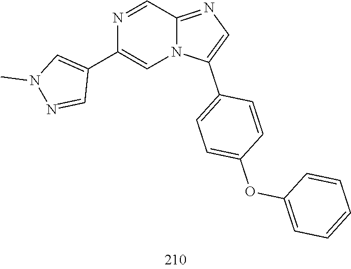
N1(C)C=C(C2=CN3C(C4=CC=C(OC5=CC=CC=C5)C=C4)=CN=C3C=N2)C=N1
